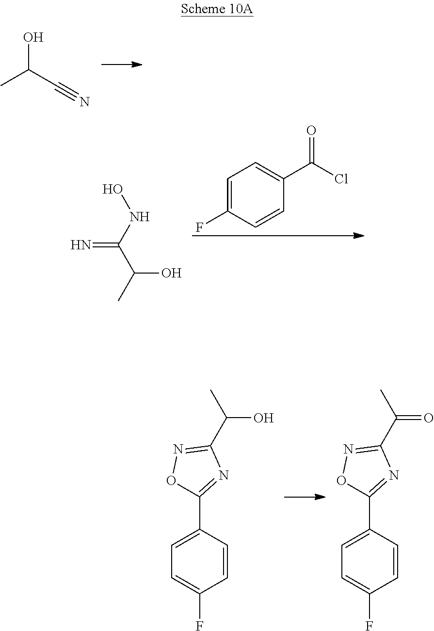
CC(C#N)O.C1=C(F)C=CC(C(Cl)=O)=C1.N=C(NO)C(C)O.C(O)(C1=NOC(C2=CC=C(F)C=C2)=N1)C.C(=O)(C1=NOC(C2=CC=C(F)C=C2)=N1)C
